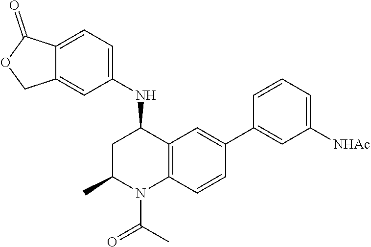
C12=CC=C(NC3CC(C)N(C(=O)C)C4=C3C=C(C3=CC([NHAc])=CC=C3)C=C4)C=C1COC2=O
